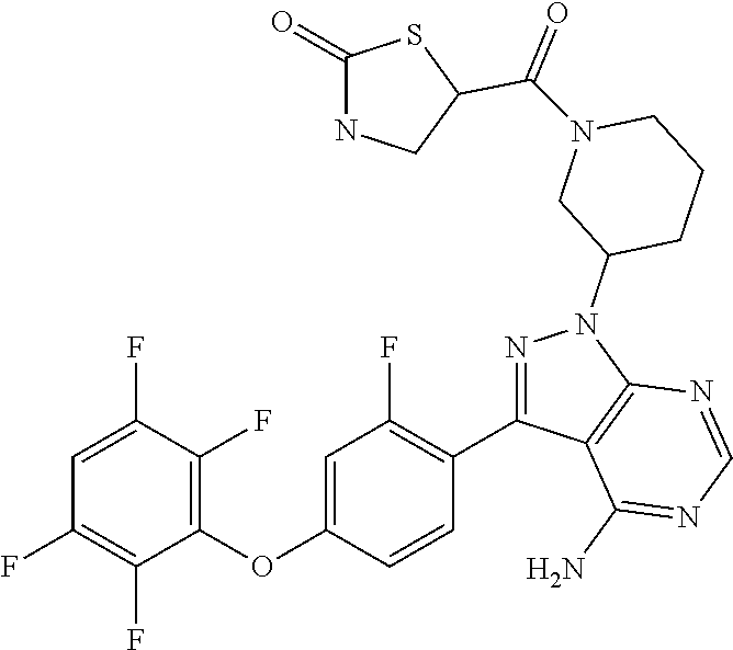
C1=C(F)C(F)=C(OC2=CC(F)=C(C3=NN(C4CCCN(C(=O)C5CNC(=O)S5)C4)C4=C3C(N)=NC=N4)C=C2)C(F)=C1F
